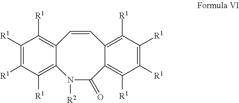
C1=CC2=C([R1])C([R1])=C([R1])C([R1])=C2N([R2])C(=O)C2=C([R1])C([R1])=C([R1])C([R1])=C12
